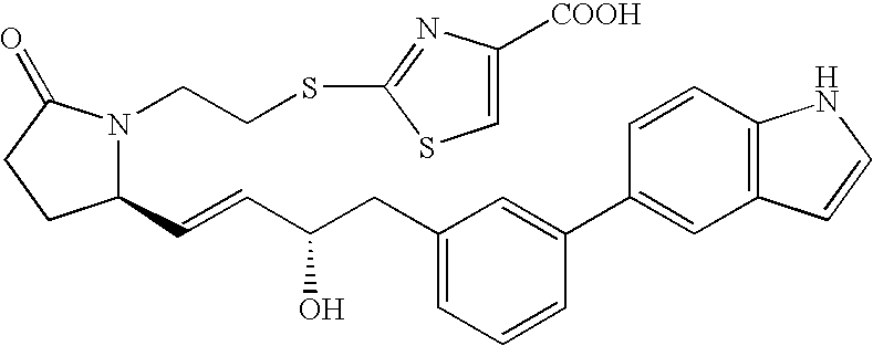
C1(C=CC(CC2=CC=CC(C3=CC4=C(C=C3)NC=C4)=C2)O)N(CCSC2=NC([COOH])=CS2)C(=O)CC1
